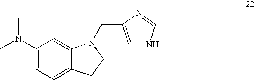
C1(N(C)C)=CC=C2C(=C1)N(CC1=CNC=N1)CC2
